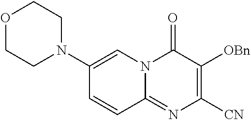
N1(C2=CN3C(=NC([CN])=C([OBn])C3=O)C=C2)CCOCC1
